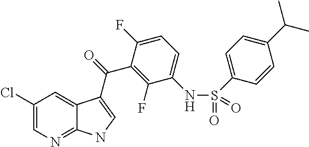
C12=NC=C(Cl)C=C1C(C(=O)C1=C(F)C(NS(C3=CC=C(C(C)C)C=C3)(=O)=O)=CC=C1F)=CN2
